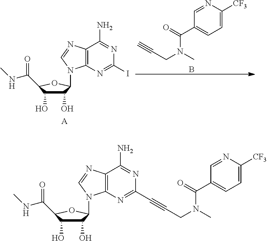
C1(O)C(O)C(C(NC)=O)OC1N1C2=C(N=C1)C(N)=NC(I)=N2.[A].C#CCN(C)C(=O)C1=CC=C([CF3])N=C1.B.C1(O)C(O)C(C(NC)=O)OC1N1C2=C(N=C1)C(N)=NC(C#CCN(C)C(=O)C1=CC=C([CF3])N=C1)=N2
